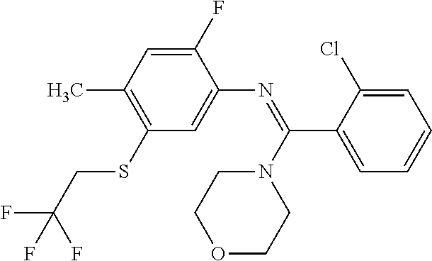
C1(F)=CC(C)=C(SCC(F)(F)F)C=C1N=C(C1=CC=CC=C1Cl)N1CCOCC1
